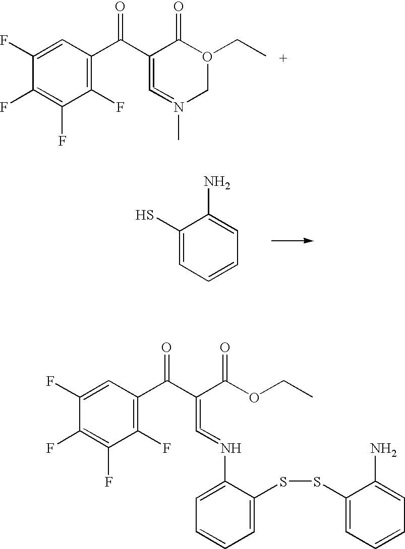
C1(F)=CC(C(C2=C=N(C)CO(CC)C2=O)=O)=C(F)C(F)=C1F.C1(S)=CC=CC=C1N.C1(F)=CC(C(C(C(OCC)=O)=C=NC2=CC=CC=C2SSC2=CC=CC=C2N)=O)=C(F)C(F)=C1F
